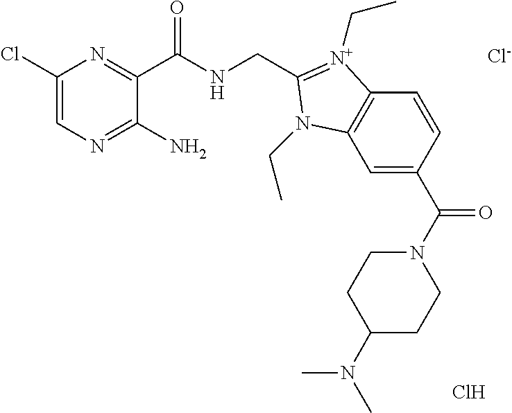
C1(Cl)=CN=C(N)C(C(NCC2=[N+](CC)C3=C(C=C(C(N4CCC(N(C)C)CC4)=O)C=C3)N2CC)=O)=N1.Cl.[Cl-]
